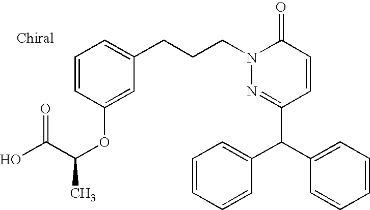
C(CN1C(=O)C=CC(C(C2=CC=CC=C2)C2=CC=CC=C2)=N1)CC1=CC=CC(OC(C(O)=O)C)=C1
